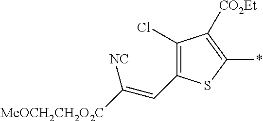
C1(Cl)=C(C=C([MeOCH2CH2O2C])[NC])SC(*)=C1[CO2Et]
